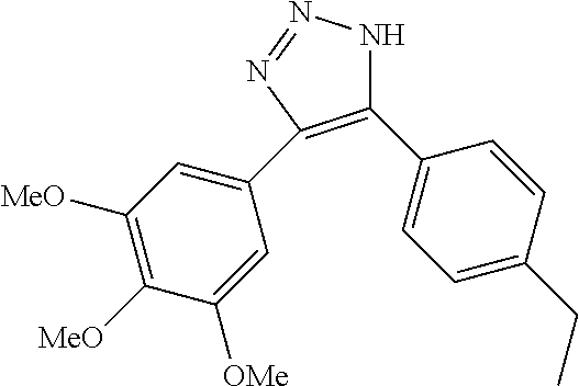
C1(C2=CC=C(CC)C=C2)=C(C2=CC([MeO])=C([MeO])C([OMe])=C2)N=NN1
